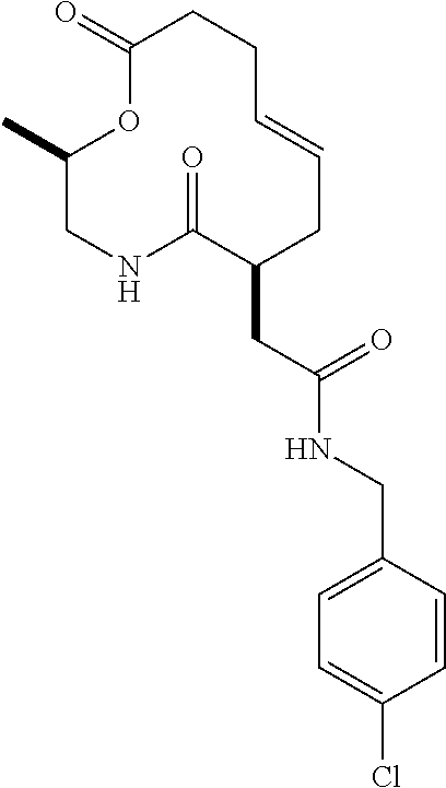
C1(C)CNC(=O)C(CC(NCC2=CC=C(Cl)C=C2)=O)CC=CCCC(=O)O1
